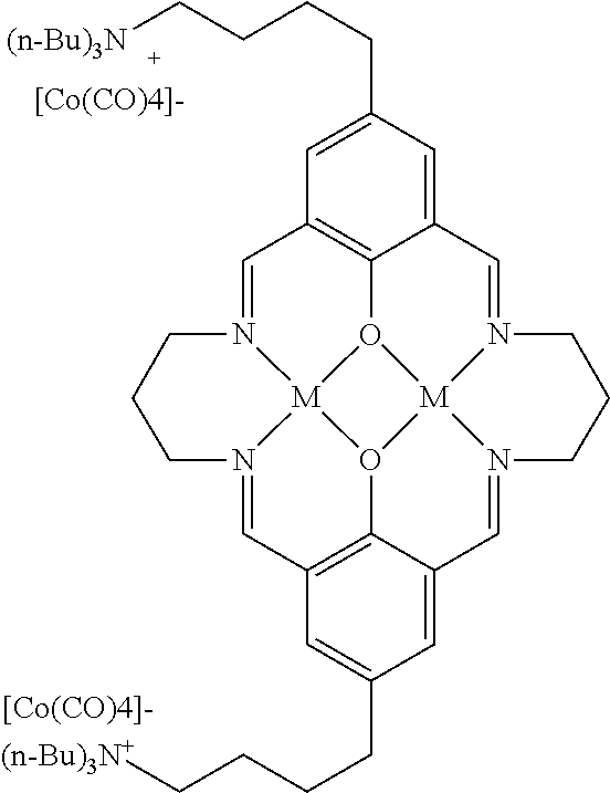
[[Co(CO)4]-].C1=N2[M]34O5C6=C1C=C(CCCC[(n-Bu)3N])C=C6C=N1[M]56O3C3=C(C=N4CCC2)C=C(CCCC[(n-Bu)3N+])C=C3C=N6CCC1.[[Co(CO)4]-]
